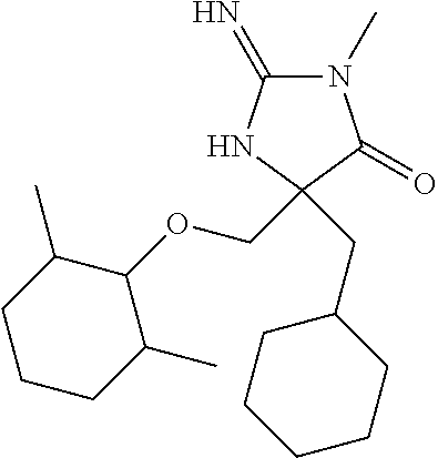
N1(C)C(=N)NC(COC2C(C)CCCC2C)(CC2CCCCC2)C1=O
